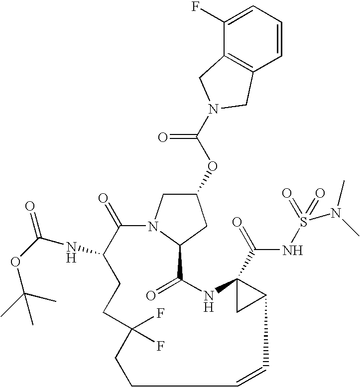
C1(=O)C(NC(=O)OC(C)(C)C)CCC(F)(F)CCC=CC2C(C(=O)NS(=O)(=O)N(C)C)(NC(=O)C3N1CC(OC(N1CC4=C(C=CC=C4F)C1)=O)C3)C2
